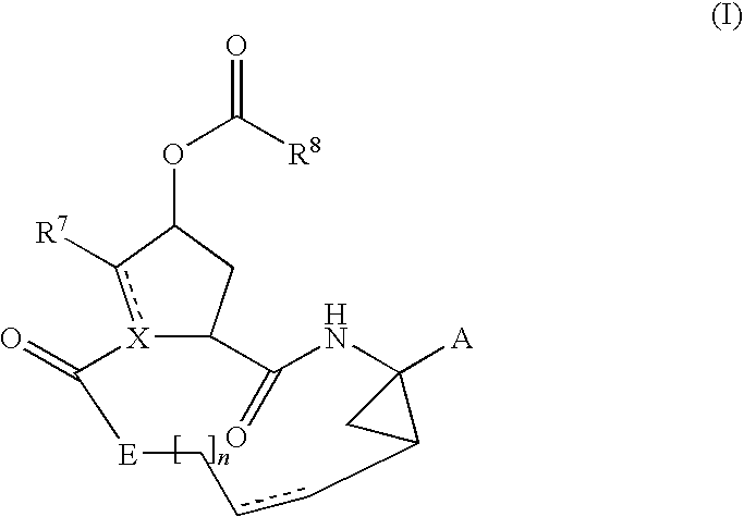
[X]12c([R7])C(OC([R8])=O)CC1C(=O)NC1([A])CC1ccC[E]C2=O
